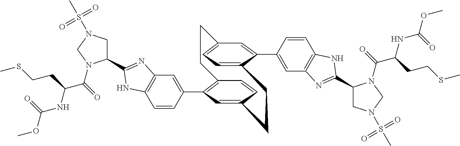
C12=C(C3=CC4=C(C=C3)NC(C3CN(S(C)(=O)=O)CN3C(=O)C(NC(OC)=O)CCSC)=N4)C=C(C=C1)CCC1=CC=C(C=C1C1=CC3=C(C=C1)NC(C1CN(S(C)(=O)=O)CN1C(=O)C(NC(OC)=O)CCSC)=N3)CC2
